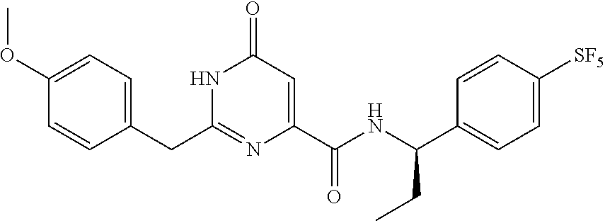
C(C1=CC=C(OC)C=C1)C1=NC(C(NC(C2=CC=C([SF5])C=C2)CC)=O)=CC(=O)N1
